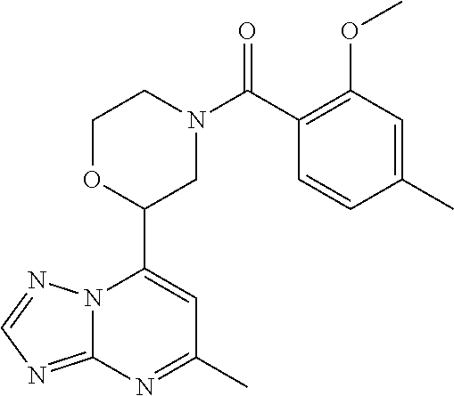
N12C(=NC=N1)N=C(C)C=C2C1CN(C(=O)C2=C(OC)C=C(C)C=C2)CCO1
